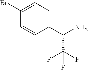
C1(C(N)C(F)(F)F)=CC=C(Br)C=C1
